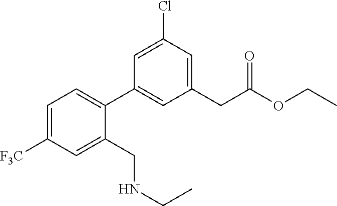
C1(CC(OCC)=O)=CC(Cl)=CC(C2=CC=C([F3C])C=C2CNCC)=C1
